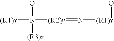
ON([(R3)z])([(R2)y]=N[(R1)x]O)[(R1)x]
